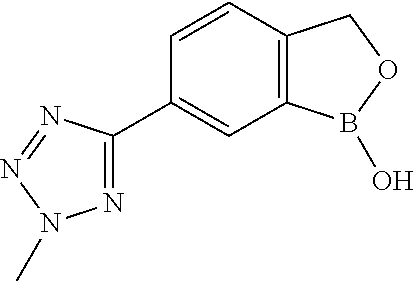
C12=C(B(O)OC1)C=C(C1=NN(C)N=N1)C=C2
